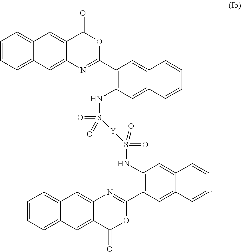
C12=CC=CC=C1C=C1C(=C2)N=C(C2=C(NS(=O)([Y]S(NC3=C(C4=NC5=CC6=CC=CC=C6C=C5C(=O)O4)C=C4C(=C3)C=CC=C4)(=O)=O)=O)C=C3C(=C2)C=CC=C3)OC1=O
